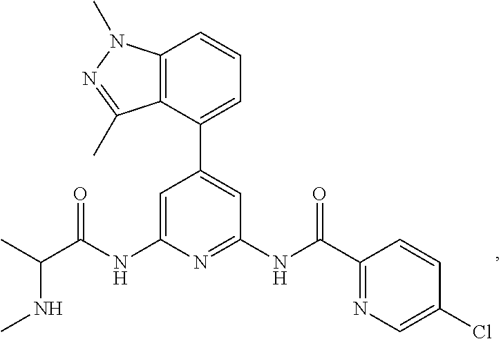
C1=C(NC(C(C)NC)=O)N=C(NC(=O)C2=NC=C(Cl)C=C2)C=C1C1=CC=CC2=C1C(C)=NN2C
